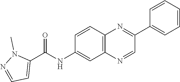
C12=C(C=C(NC(C3=CC=NN3C)=O)C=C1)N=CC(C1=CC=CC=C1)=N2
